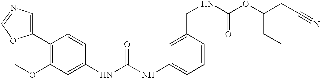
N1=COC(C2=C(OC)C=C(NC(NC3=CC=CC(CNC(OC(CC#N)CC)=O)=C3)=O)C=C2)=C1
